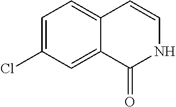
C1=C(Cl)C=C2C(=C1)C=CNC2=O
